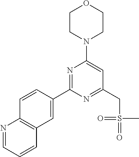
C1=CC(C2=NC(N3CCOCC3)=CC(CS(=O)(C)=O)=N2)=CC2=C1N=CC=C2
